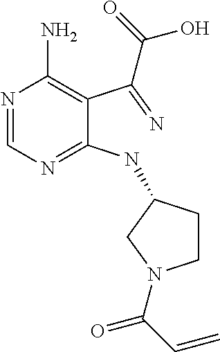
C1(NC2CCN(C(=O)C=C)C2)=NC=NC(N)=C1C(=N)C(O)=O
